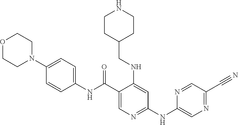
C1(C(NC2=CC=C(N3CCOCC3)C=C2)=O)=CN=C(NC2=CN=C(C#N)C=N2)C=C1NCC1CCNCC1
